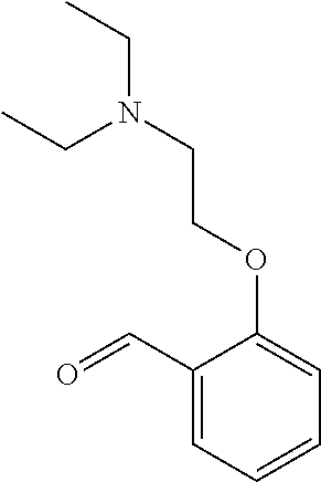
C1(C=O)=CC=CC=C1OCCN(CC)CC
